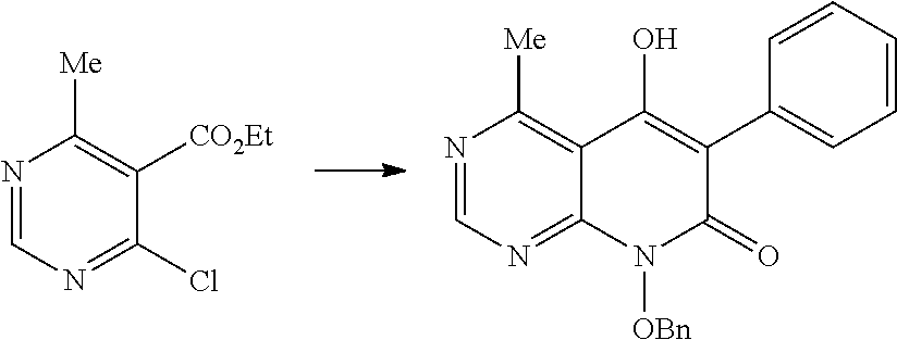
N1=CN=C(Cl)C([CO2Et])=C1[Me].N1=CN=C2C(=C1[Me])C(O)=C(C1=CC=CC=C1)C(=O)N2[OBn]
